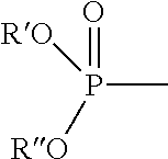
O=P(C)([RO])[RO]
